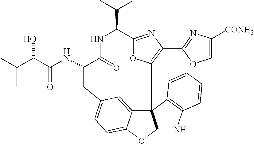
C12=NC(C3=NC([CONH2])=CO3)=C(O1)C13C4=CC(=CC=C4OC1NC1=C3C=CC=C1)CC(NC(C(C(C)C)O)=O)C(=O)NC2C(C)C
